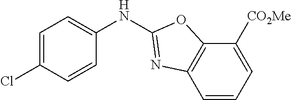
C1=C(Cl)C=CC(NC2=NC3=C(O2)C([CO2Me])=CC=C3)=C1
